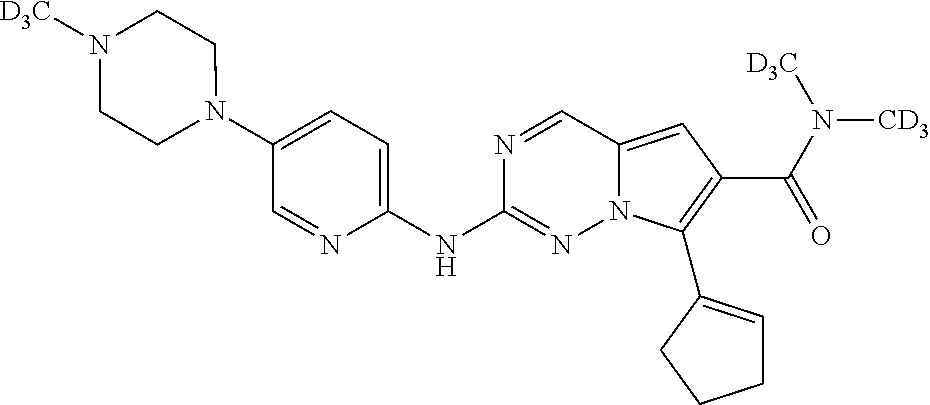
N1(C2=CC=C(NC3=NN4C(=CC(C(=O)N([CD3])[D3C])=C4C4=CCCC4)C=N3)N=C2)CCN([D3C])CC1
